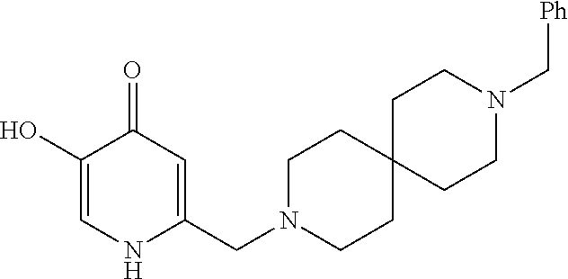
C1(O)=CNC(CN2CCC3(CC2)CCN(C[Ph])CC3)=CC1=O
